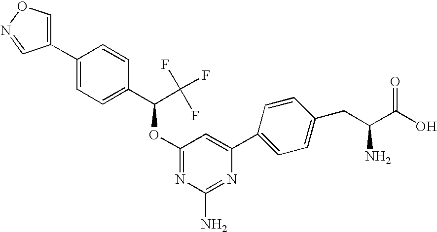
C1(C2=CON=C2)=CC=C(C(C(F)(F)F)OC2=NC(N)=NC(C3=CC=C(CC(C(O)=O)N)C=C3)=C2)C=C1
